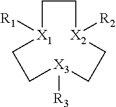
C1C[X2]([R2])CC[X3]([R3])CC[X1]1[R1]
